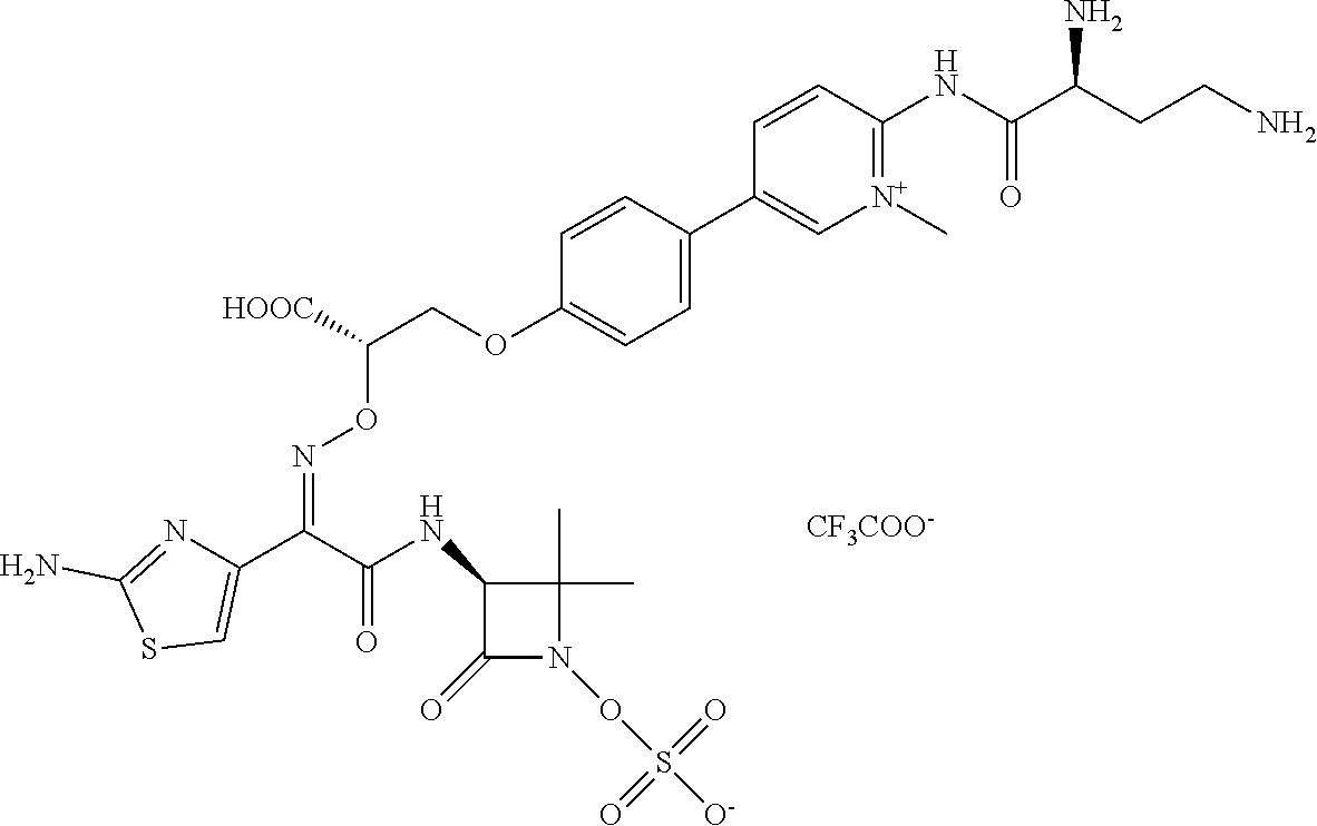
C1=C(C2=C[N+](C)=C(NC(C(CCN)N)=O)C=C2)C=CC(OCC([HOOC])ON=C(C2=CSC(N)=N2)C(NC2C(=O)N(OS([O-])(=O)=O)C2(C)C)=O)=C1.[CF3COO-]
